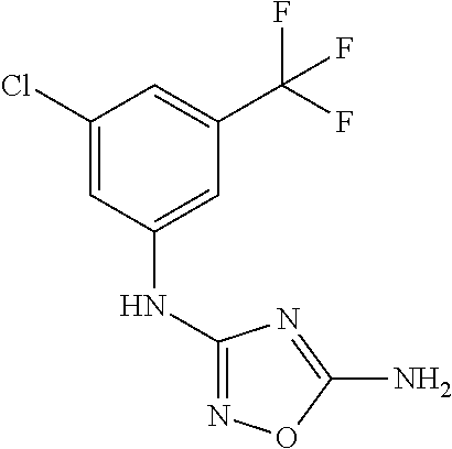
C1(NC2=CC(C(F)(F)F)=CC(Cl)=C2)=NOC(N)=N1
